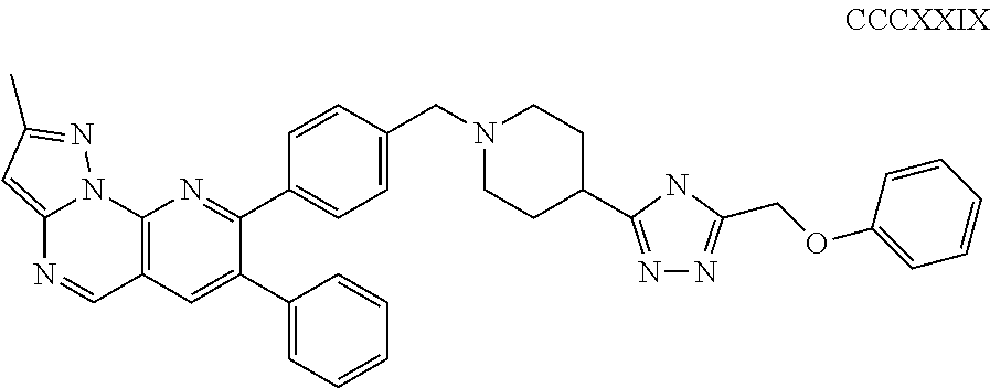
N1=C(C2CCN(CC3=CC=C(C4=NC5=C(C=C4C4=CC=CC=C4)C=NC4=CC(C)=NN54)C=C3)CC2)NC(COC2=CC=CC=C2)=N1
